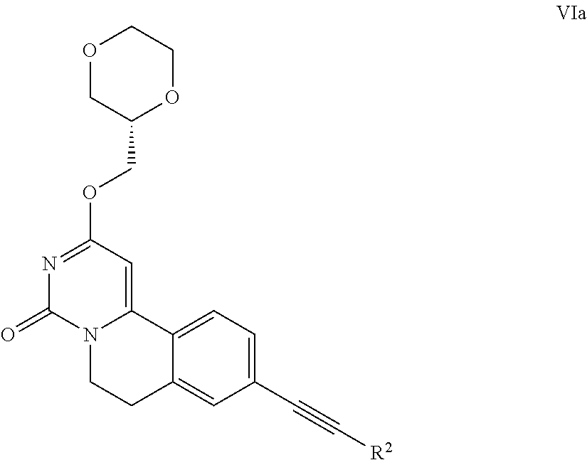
C1(C#C[R2])=CC=C2C(=C1)CCN1C2=CC(OCC2OCCOC2)=NC1=O
